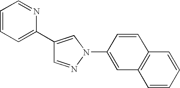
C1(C2=CC=CC=N2)=CN(C2=CC3=C(C=C2)C=CC=C3)N=C1
